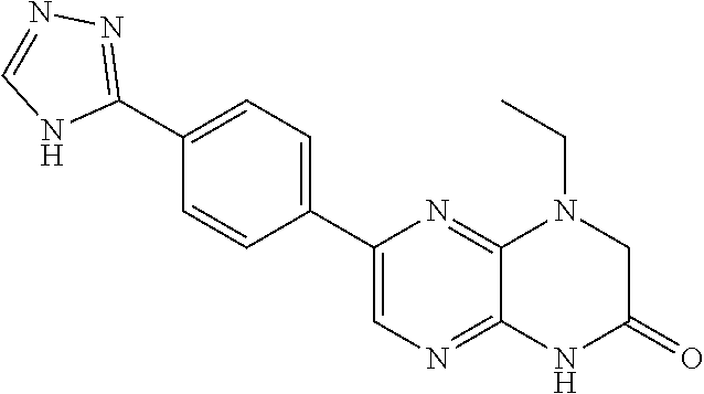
N1(CC)C2=NC(C3=CC=C(C4=NN=CN4)C=C3)=CN=C2NC(=O)C1
